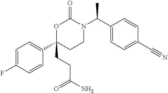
C1=C(F)C=CC(C2(CCC(N)=O)CCN(C(C3=CC=C(C#N)C=C3)C)C(=O)O2)=C1
